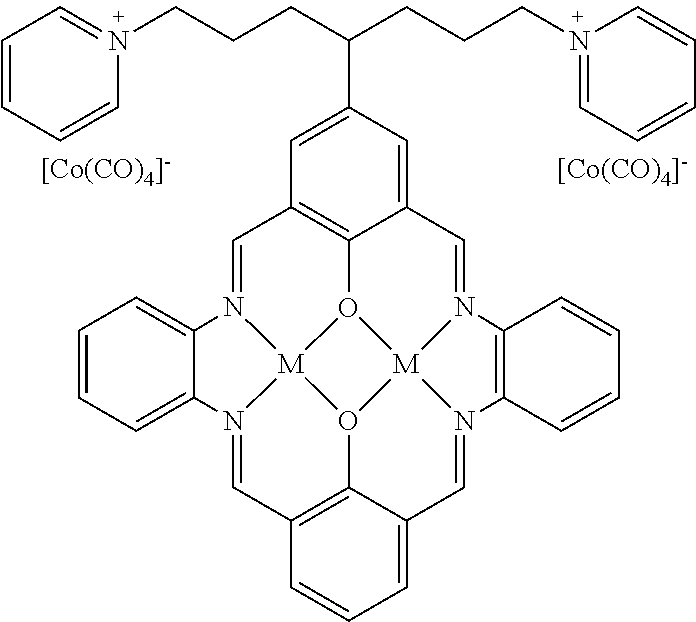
[[Co(CO)4]-].C1=N2[M]34O5C6=C1C=C(C(CCCN1=CC=CC=C1)CCCN1=CC=CC=C1)C=C6C=N1[M]56O3C3=C(C=N4C4=CC=CC=C24)C=CC=C3C=N6C2=C1C=CC=C2.[[Co(CO)4]-]
